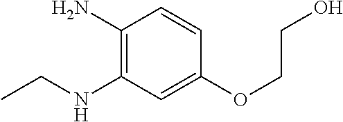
C1(N)=C(NCC)C=C(OCCO)C=C1
